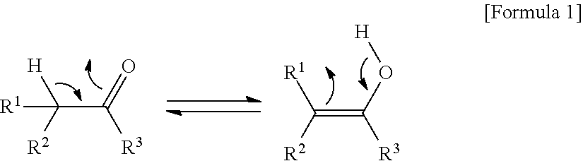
C(C(=O)[R3])([R2])([H])[R1].C(=C(O[H])[R3])([R2])[R1]
